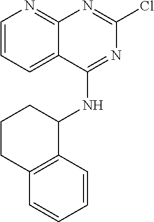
C1=CC=C2C(=N1)N=C(Cl)N=C2NC1CCCC2=C1C=CC=C2
